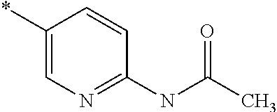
C1(*)=CN=C(NC(C)=O)C=C1
